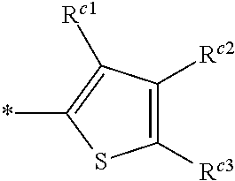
C1([Rc3])=C([Rc2])C([Rc1])=C(*)S1
